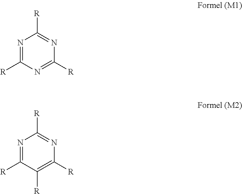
N1=C([R])N=C([R])N=C1[R].N1=C([R])C([R])=C([R])N=C1[R]
